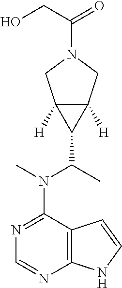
N1=C(N(C(C2C3([H])C2([H])CN(C(=O)CO)C3)C)C)C2=C(N=C1)NC=C2
